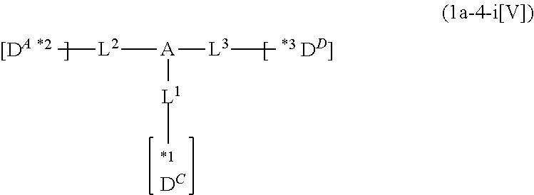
C[L2][A]([L1]C)[L3]C.[DC]
